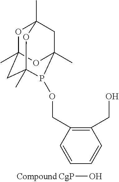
O[CgP].O1C2(C)CC3(C)P(OCC4=C(CO)C=CC=C4)C(C)(CC1(C)O3)O2
